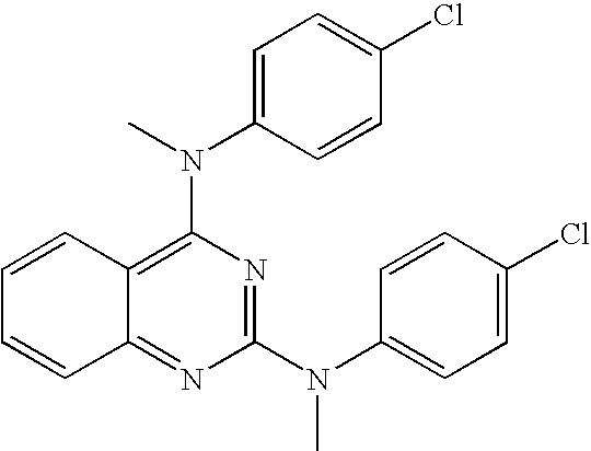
C1=CC2=C(N(C)C3=CC=C(Cl)C=C3)N=C(N(C3=CC=C(Cl)C=C3)C)N=C2C=C1
